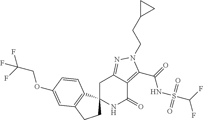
C1C2(C3=C(C1)C=C(OCC(F)(F)F)C=C3)NC(=O)C1=C(C(=O)NS(C(F)F)(=O)=O)N(CCC3CC3)N=C1C2
